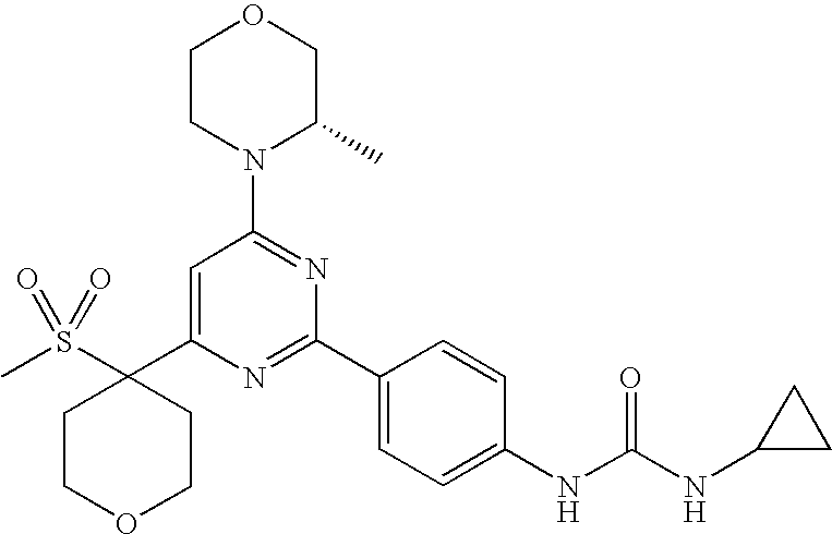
CS(C1(C2=CC(N3C(C)COCC3)=NC(C3=CC=C(NC(NC4CC4)=O)C=C3)=N2)CCOCC1)(=O)=O
